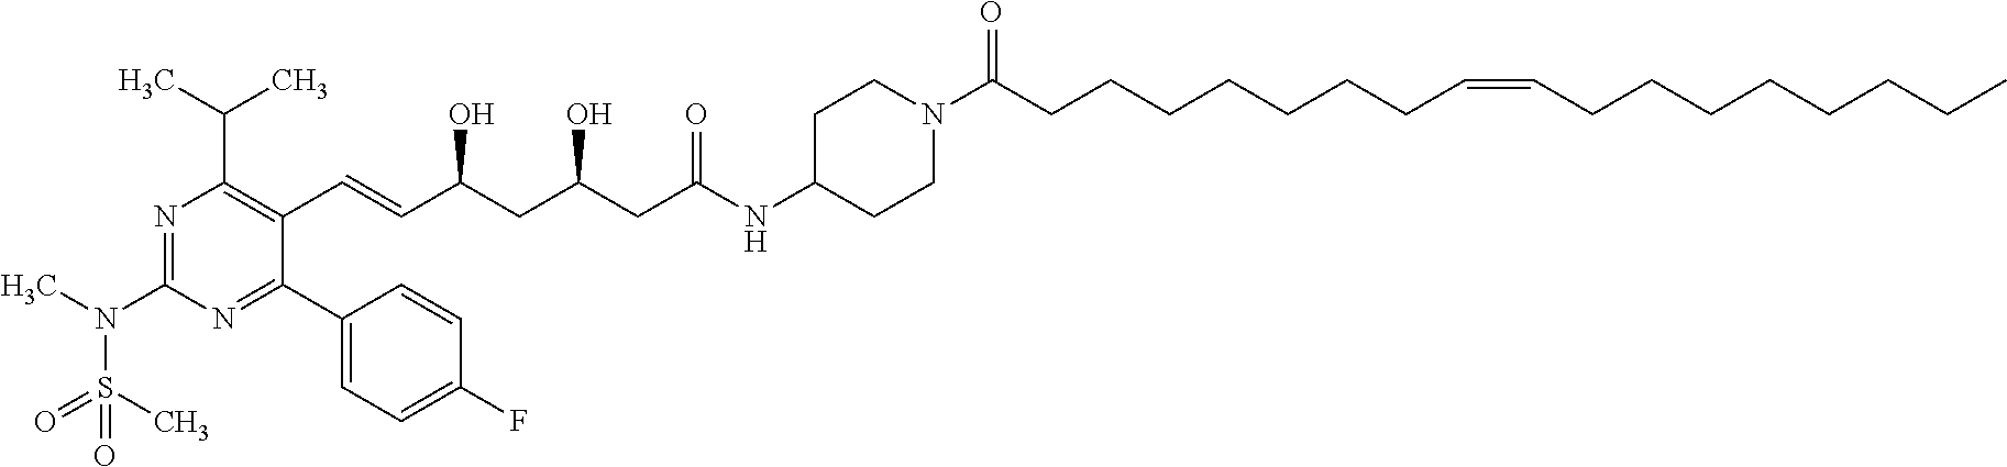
N1=C(N(C)S(C)(=O)=O)N=C(C2=CC=C(F)C=C2)C(C=CC(CC(CC(NC2CCN(C(CCCCCCCC=CCCCCCCCC)=O)CC2)=O)O)O)=C1C(C)C
